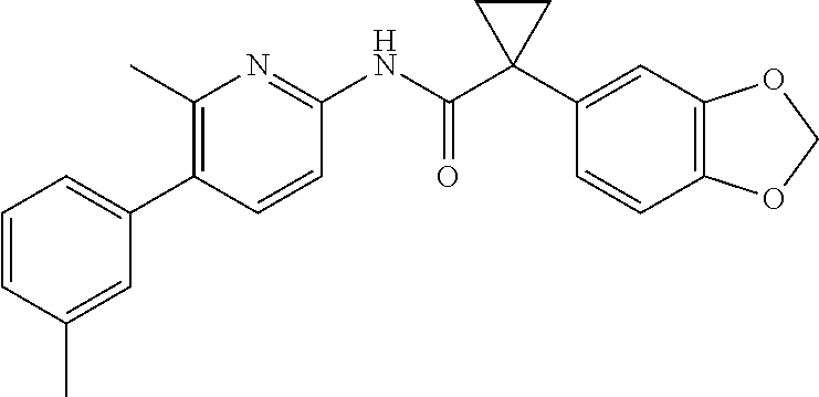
C1(C)=C(C2=CC=CC(C)=C2)C=CC(NC(C2(C3=CC4=C(C=C3)OCO4)CC2)=O)=N1
